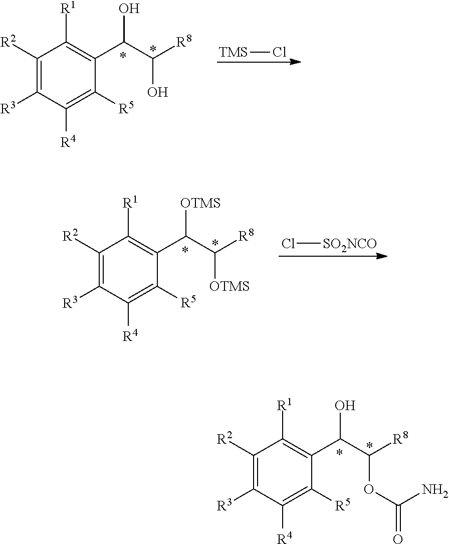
C1([R2])=C([R3])C([R4])=C([R5])C(C(C([R8])OC(=O)N)O)=C1[R1].C1([R2])=C([R3])C([R4])=C([R5])C(C(C([R8])O)O)=C1[R1].[TMS]Cl.C1([R2])=C([R3])C([R4])=C([R5])C(C(C([R8])[OTMS])[OTMS])=C1[R1].Cl[SO2NCO]
